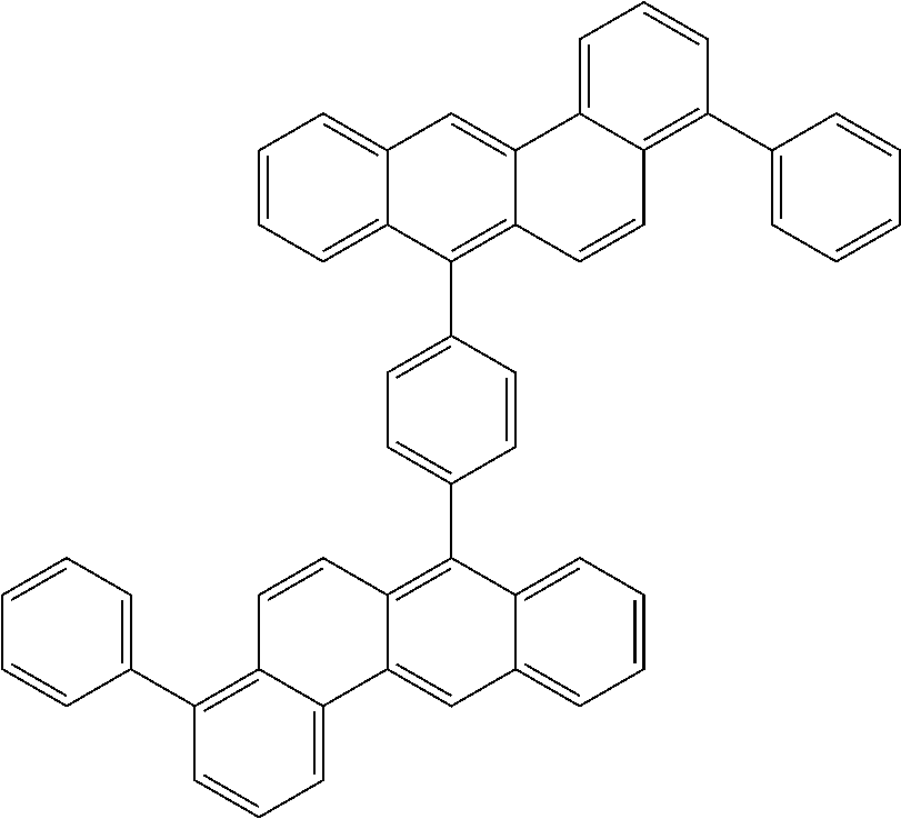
C1=CC=C(C2=C3C(=CC=C2)C2=CC4=CC=CC=C4C(C4=CC=C(C5=C6C(=CC7=CC=CC=C57)C5=CC=CC(C7=CC=CC=C7)=C5C=C6)C=C4)=C2C=C3)C=C1
